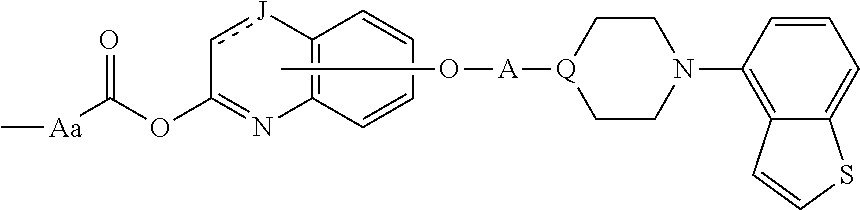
C12=C(C=CC=C1)N=C(OC([Aa]C)=O)c[J]2.CO[A][Q]1CCN(C2=C3C(=CC=C2)SC=C3)CC1
